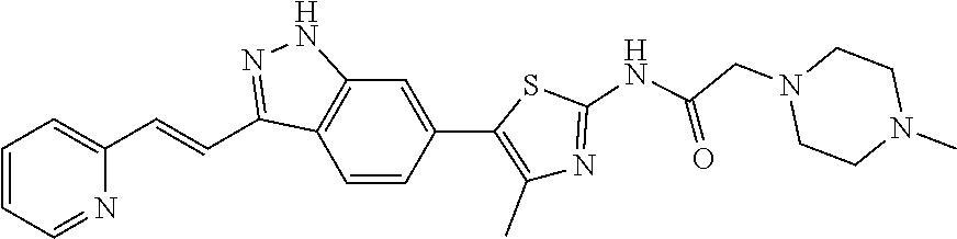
C1=CC=NC(C=CC2=NNC3=C2C=CC(C2=C(C)N=C(NC(=O)CN4CCN(C)CC4)S2)=C3)=C1
